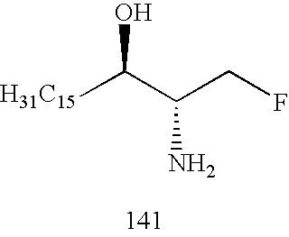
[H31C15]C(C(CF)N)O
